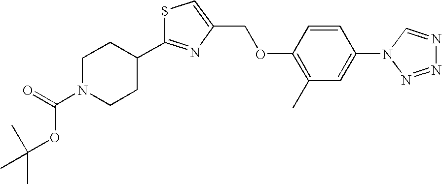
C1N(C(=O)OC(C)(C)C)CCC(C2=NC(COC3=C(C)C=C(N4N=NN=C4)C=C3)=CS2)C1
